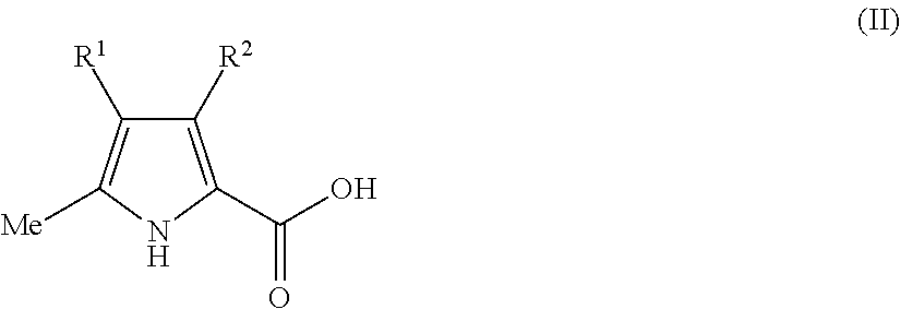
C(O)(=O)C1=C([R2])C([R1])=C([Me])N1
